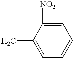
C1=C(C)C([NO2])=CC=C1
